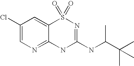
C1(Cl)=CN=C2C(=C1)S(=O)(=O)N=C(NC(C(C)(C)C)C)N2
